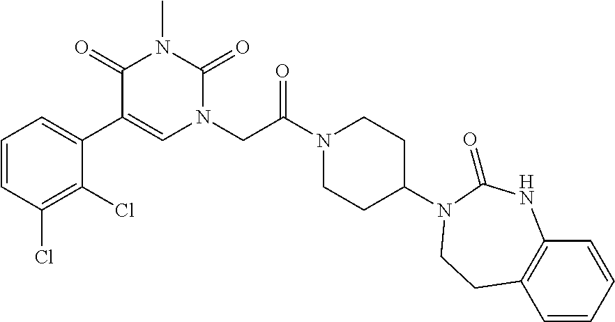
C1=CC(Cl)=C(Cl)C(C2=CN(CC(N3CCC(N4C(=O)NC5=C(C=CC=C5)CC4)CC3)=O)C(=O)N(C)C2=O)=C1
